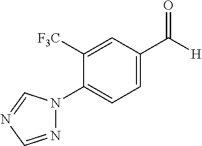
N1(C2=CC=C(C([H])=O)C=C2[F3C])N=CN=C1
